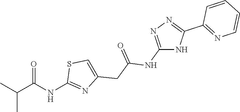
C(C(NC1=NC(CC(NC2=NN=C(C3=NC=CC=C3)N2)=O)=CS1)=O)(C)C
